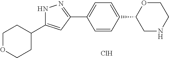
O1CCC(C2=CC(C3=CC=C(C4CNCCO4)C=C3)=NN2)CC1.Cl
